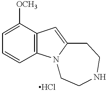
C1=CC2=C(C([OCH3])=C1)C=C1N2CCNCC1
